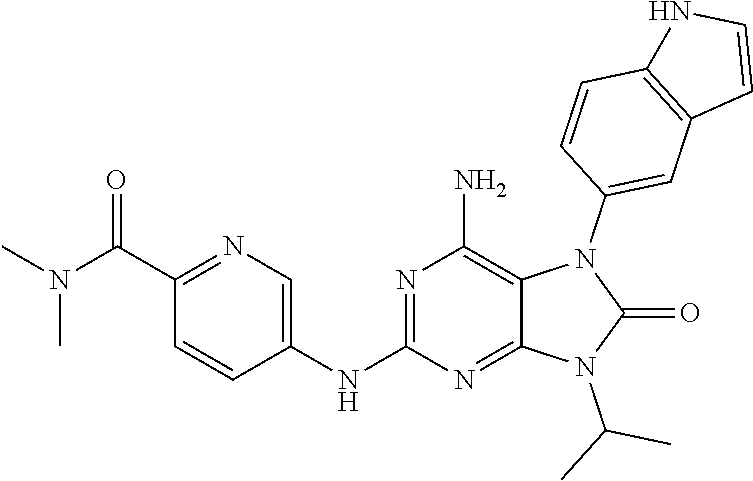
C1(C(N(C)C)=O)=NC=C(NC2=NC(N)=C3C(=N2)N(C(C)C)C(=O)N3C2=CC3=C(C=C2)NC=C3)C=C1
